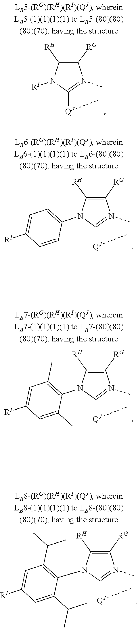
C1([RG])=C([RH])N([RI])C([QJ]C)=N1C.C1([RG])=C([RH])N(C2=CC=C([RI])C=C2)C([QJ]C)=N1C.C1([RG])=C([RH])N(C2=C(C)C=C([RI])C=C2C)C([QJ]C)=N1C.C1([RG])=C([RH])N(C2=C(C(C)C)C=C([RI])C=C2C(C)C)C([QJ]C)=N1C
